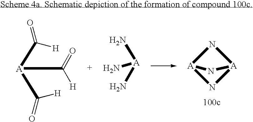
C([A](C([H])=O)C(=O)[H])([H])=O.N[A](N)N.N1[A]2N[A]1N2
